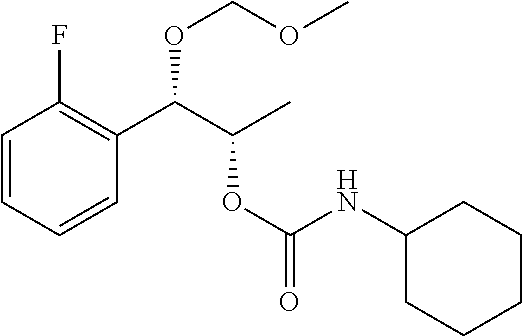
C1=CC=CC(C(C(C)OC(=O)NC2CCCCC2)OCOC)=C1F
